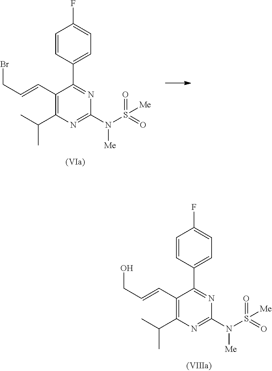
C1=CC(C2=NC(N(S(=O)(=O)[Me])[Me])=NC(C(C)C)=C2C=CCO)=CC=C1F.C1=CC(C2=NC(N(S(=O)(=O)[Me])[Me])=NC(C(C)C)=C2C=CCBr)=CC=C1F
